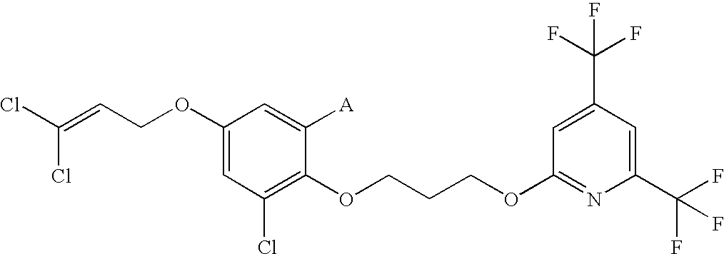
C1(OCC=C(Cl)Cl)=CC(Cl)=C(OCCCOC2=NC(C(F)(F)F)=CC(C(F)(F)F)=C2)C([A])=C1
